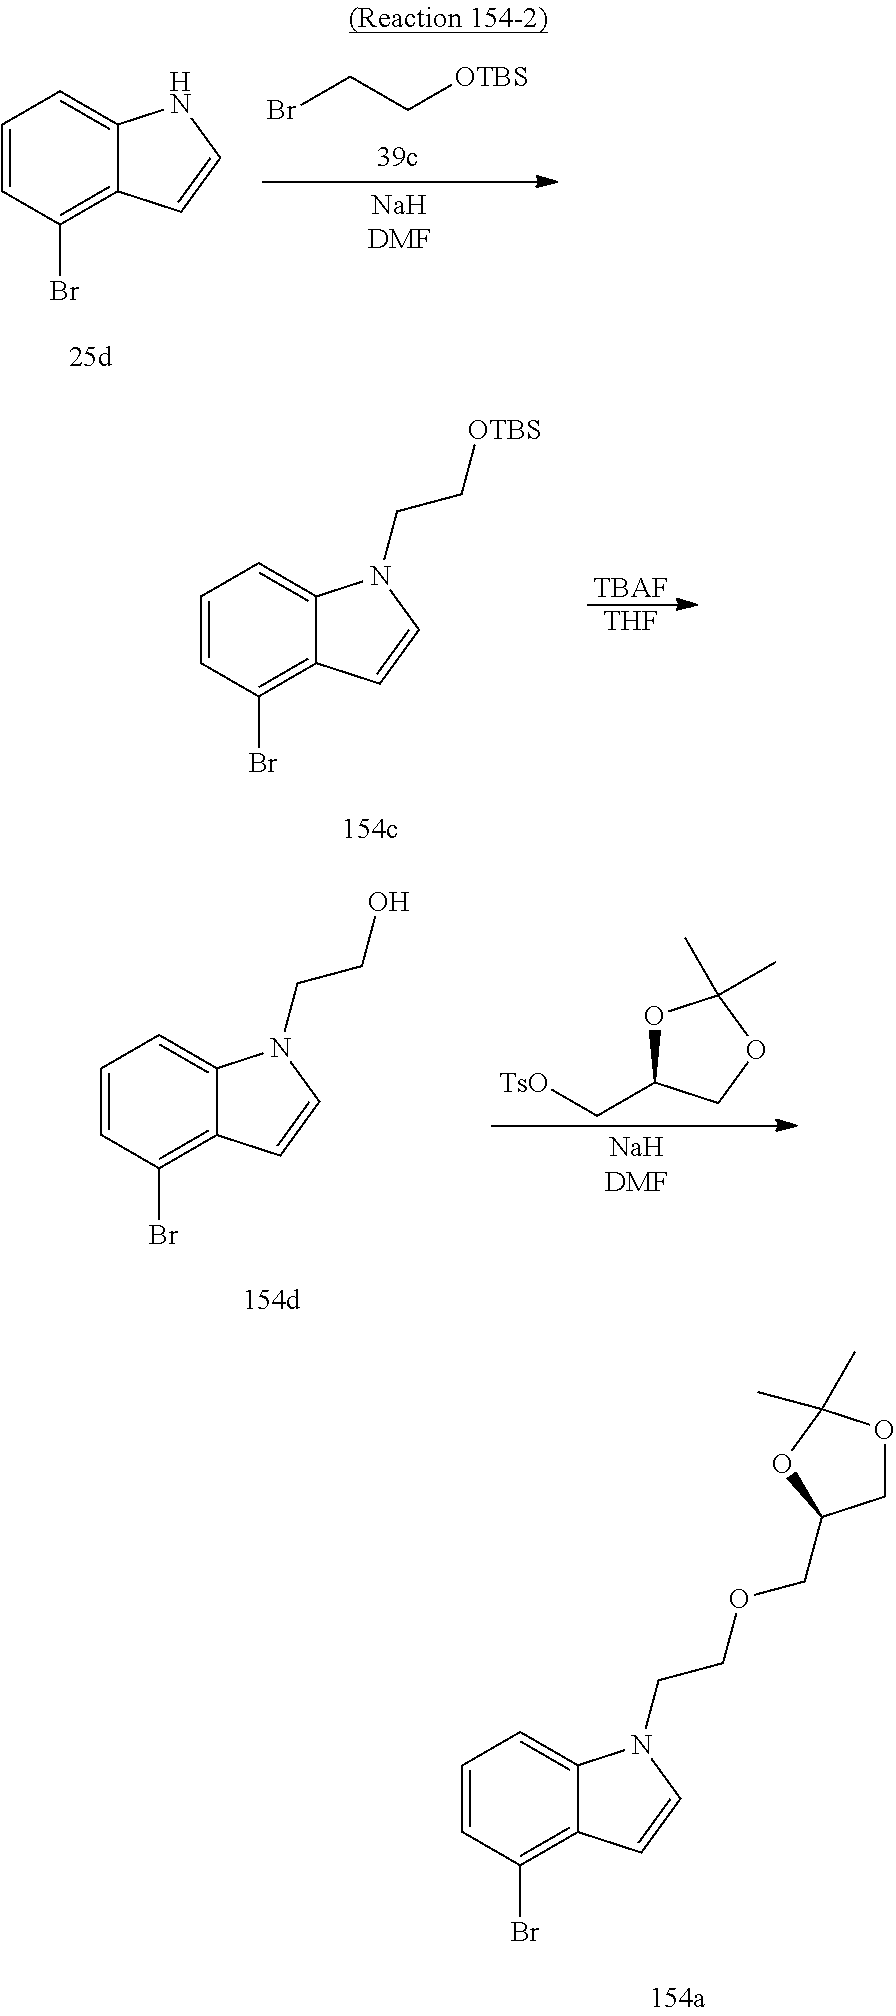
C1=CC(Br)=C2C(=C1)N(CCOCC1COC(C)(C)O1)C=C2.BrCC[OTBS].C1=CC(Br)=C2C(=C1)NC=C2.C1=CC(Br)=C2C(=C1)N(CC[OTBS])C=C2.[TBAF].[THF].C1=CC(Br)=C2C(=C1)N(CCO)C=C2.C1(C[TsO])OC(C)(C)OC1.[NaHDMF]
